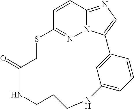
C1=CC2=NC=C3N2N=C1SCC(=O)NCCCNC1=CC=CC3=C1
